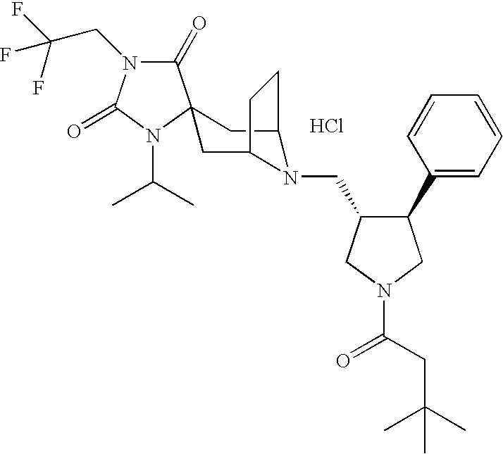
Cl.C1(=O)N(CC(F)(F)F)C(=O)N(C(C)C)C12CC1N(CC3C(C4=CC=CC=C4)CN(C(=O)CC(C)(C)C)C3)C(C2)CC1
